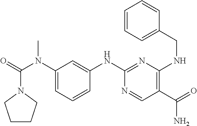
C1CCN(C(=O)N(C2=CC=CC(NC3=NC(NCC4=CC=CC=C4)=C(C(=O)N)C=N3)=C2)C)C1
